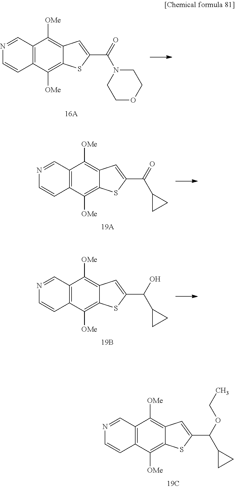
N1=CC2=C(C=C1)C([OMe])=C1C(=C2[OMe])C=C(C(OCC)C2CC2)S1.N1=CC2=C(C=C1)C([OMe])=C1C(=C2[OMe])C=C(C(=O)N2CCOCC2)S1.N1=CC2=C(C=C1)C([OMe])=C1C(=C2[OMe])C=C(C(=O)C2CC2)S1.N1=CC2=C(C=C1)C([OMe])=C1C(=C2[OMe])C=C(C(O)C2CC2)S1
